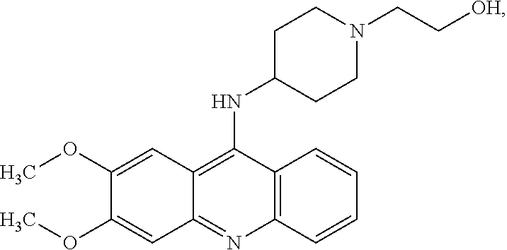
C12=C(N=C3C(=C1NC1CCN(CC[OH])CC1)C=C(OC)C(OC)=C3)C=CC=C2
